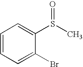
C1=CC=C(Br)C(S(C)=O)=C1
